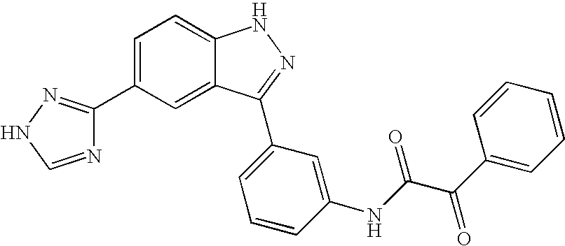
C1=C(C2=NNC=N2)C=C2C(=C1)NN=C2C1=CC=CC(NC(=O)C(=O)C2=CC=CC=C2)=C1
